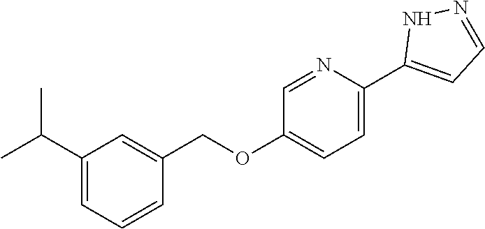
C1=NC(C2=CC=NN2)=CC=C1OCC1=CC(C(C)C)=CC=C1
